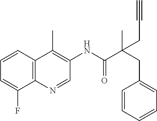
C12=C(N=CC(NC(C(CC3=CC=CC=C3)(C)CC#C)=O)=C1C)C(F)=CC=C2
